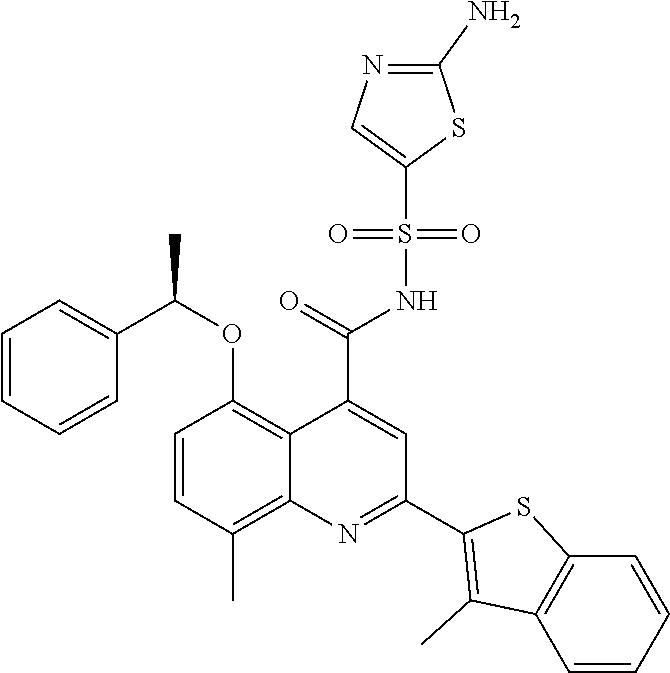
C1=CC(C)=C2C(=C1OC(C1=CC=CC=C1)C)C(C(=O)NS(C1=CN=C(N)S1)(=O)=O)=CC(C1=C(C)C3=C(S1)C=CC=C3)=N2
